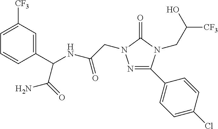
C1=C([CF3])C=C(C(NC(CN2N=C(C3=CC=C(Cl)C=C3)N(CC(O)[CF3])C2=O)=O)C(=O)N)C=C1
